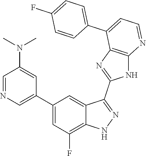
C1=NC=C(C2=CC(F)=C3C(=C2)C(C2=NC4=C(N2)N=CC=C4C2=CC=C(F)C=C2)=NN3)C=C1N(C)C
